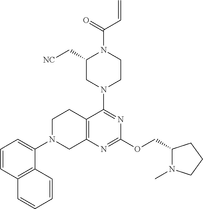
C12=C(C=CC=C1)C(N1CC3=C(CC1)C(N1CCN(C(=O)C=C)C(C[NC])C1)=NC(OCC1N(C)CCC1)=N3)=CC=C2
